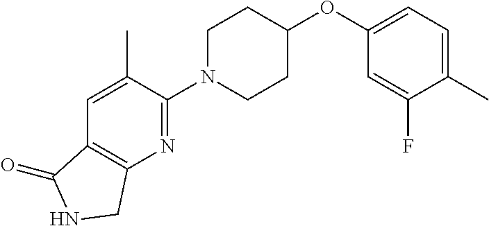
C1(N2CCC(OC3=CC=C(C)C(F)=C3)CC2)=NC2=C(C=C1C)C(=O)NC2
